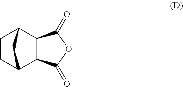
C1CC2C3C(C1C2)C(=O)OC3=O
